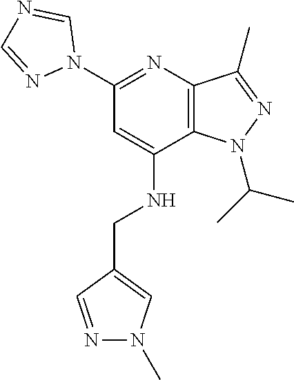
C12=C(C(C)=NN1C(C)C)N=C(N1C=NC=N1)C=C2NCC1=CN(C)N=C1
